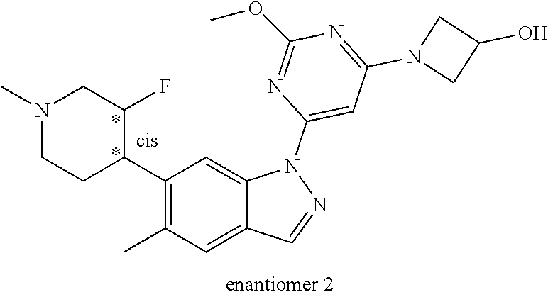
C1(C2C(F)CN(C)CC2)=C(C)C=C2C(=C1)N(C1=CC(N3CC(O)C3)=NC(OC)=N1)N=C2
